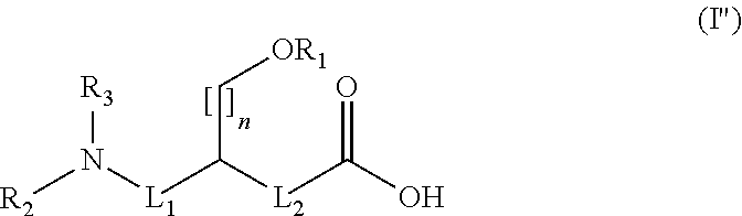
[R2]N([L1]C([L2]C(=O)O)C[OR1])[R3]
